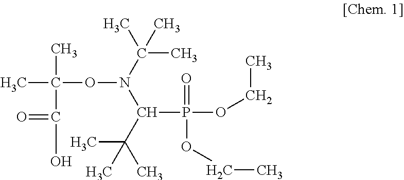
CC(C)(ON(C(C)(C)C)C(P(=O)(OCC)OCC)C(C)(C)C)C(=O)O
